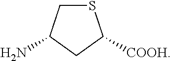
S1CC(N)CC1[COOH]
